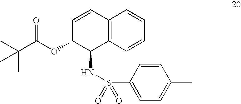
C12=C(C=CC=C1)C(NS(=O)(=O)C1=CC=C(C)C=C1)C(OC(C(C)(C)C)=O)C=C2
